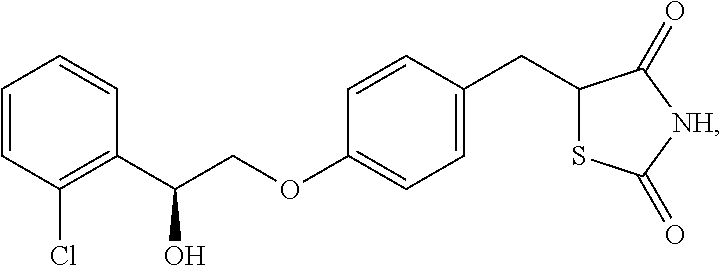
C1=CC(Cl)=C(C(O)COC2=CC=C(CC3SC(=O)[NH]C3=O)C=C2)C=C1
